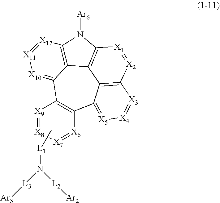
[X9]1=[X8][X7]=[X6]C2=C1C1=[X10][X11]=[X12]C3=C1C1=C(N3[Ar6])[X1]=[X2]C3=C1C2=[X5][X4]=[X3]3.C[L1]N([L3][Ar3])[L2][Ar2]
